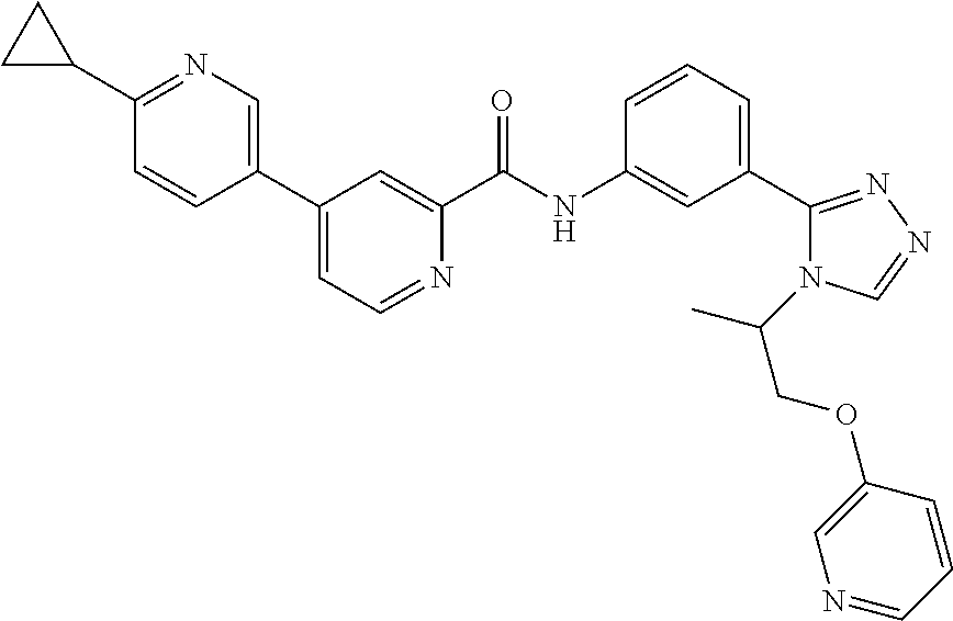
C1(C2=CN=C(C3CC3)C=C2)=CC=NC(C(NC2=CC(C3=NN=CN3C(C)COC3=CN=CC=C3)=CC=C2)=O)=C1
